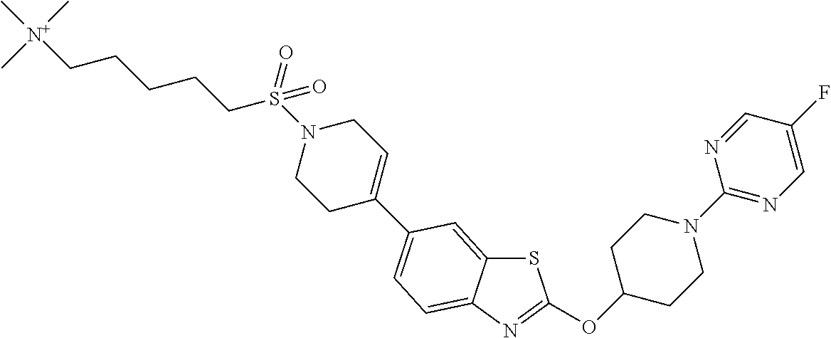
S1C2=CC(C3=CCN(S(CCCCC[N+](C)(C)C)(=O)=O)CC3)=CC=C2N=C1OC1CCN(C2=NC=C(F)C=N2)CC1
